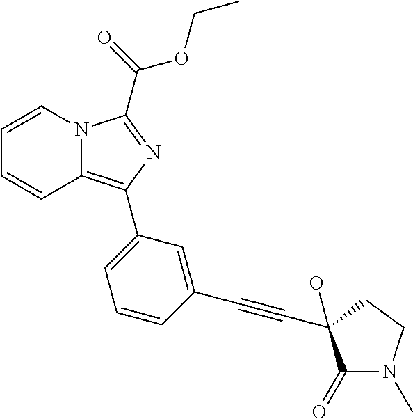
C1=CN2C(=C(C3=CC=CC(C#CC4(O)C(=O)N(C)CC4)=C3)N=C2C(=O)OCC)C=C1
